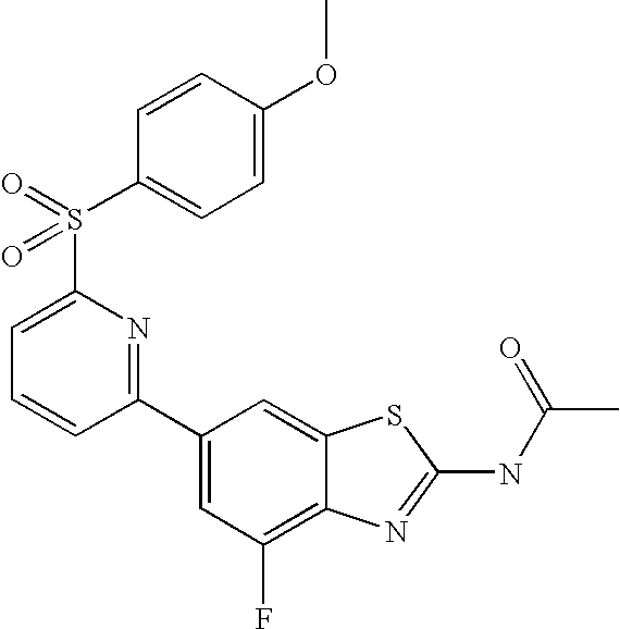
C1(C2=NC(S(C3=CC=C(OC)C=C3)(=O)=O)=CC=C2)=CC(F)=C2C(=C1)SC(NC(C)=O)=N2
